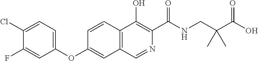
C1(Cl)=CC=C(OC2=CC3=C(C=C2)C(O)=C(C(NCC(C(O)=O)(C)C)=O)N=C3)C=C1F
